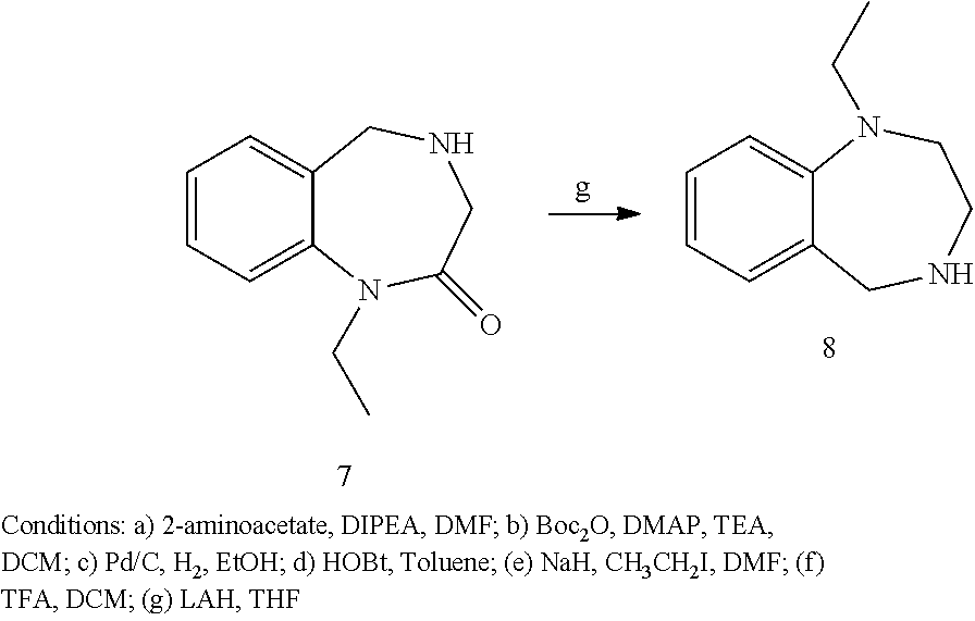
C1=CC=C2C(=C1)CNCC(=O)N2CC.C1=CC=C2C(=C1)N(CC)CCNC2
